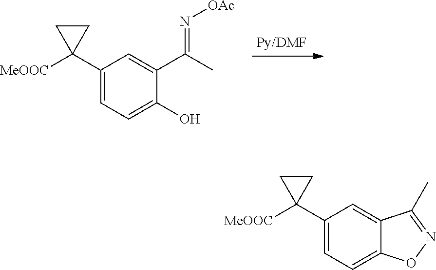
[Py/DMF].C1(C2([MeOOC])CC2)=CC=C(O)C(C(C)=N[OAc])=C1.C1(C2([MeOOC])CC2)=CC=C2C(=C1)C(C)=NO2
